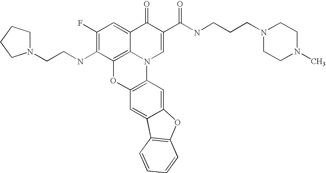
C1(F)=C(NCCN2CCCC2)C2=C3C(=C1)C(=O)C(C(=O)NCCCN1CCN(C)CC1)=CN3C1=C(O2)C=C2C(=C1)OC1=C2C=CC=C1
